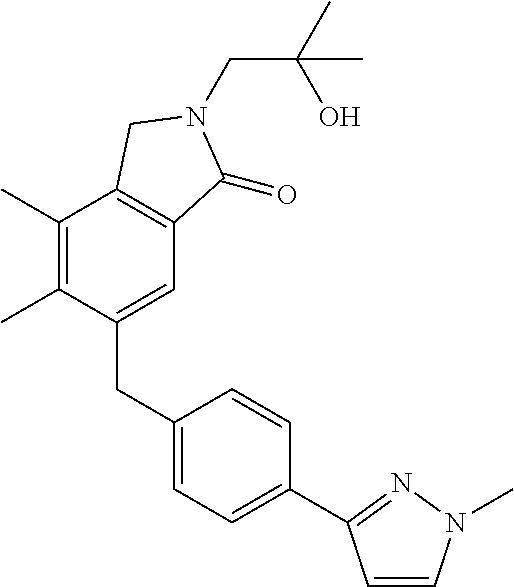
C(N1C(=O)C2=C(C(C)=C(C)C(CC3=CC=C(C4=NN(C)C=C4)C=C3)=C2)C1)C(O)(C)C
